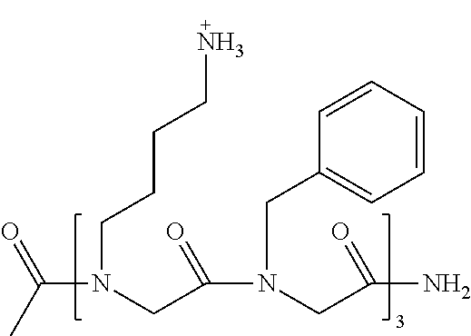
C(N(CCCCN)CC(N(CC(=O)N)CC1=CC=CC=C1)=O)(C)=O
